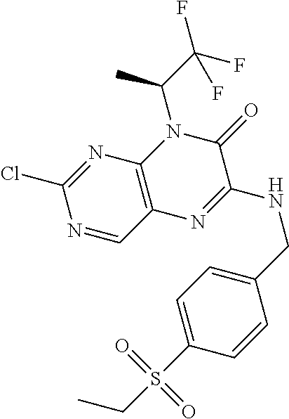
N1=CC2=C(N=C1Cl)N(C(C(F)(F)F)C)C(=O)C(NCC1=CC=C(S(=O)(=O)CC)C=C1)=N2
